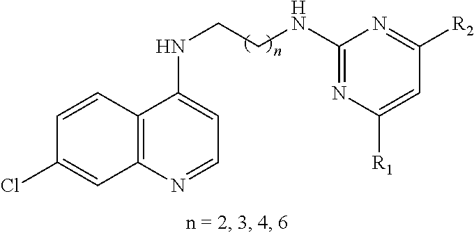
C1=CC2=C(C=C1Cl)N=CC=C2NCCNC1=NC([R1])=CC([R2])=N1
